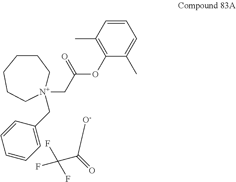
C1(C)=C(OC(C[N+]2(CC3=CC=CC=C3)CCCCCC2)=O)C(C)=CC=C1.FC(C([O-])=O)(F)F
